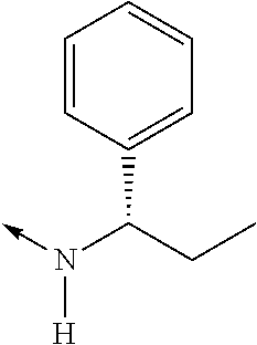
N([H])(C(CC)C1=CC=CC=C1)->C
